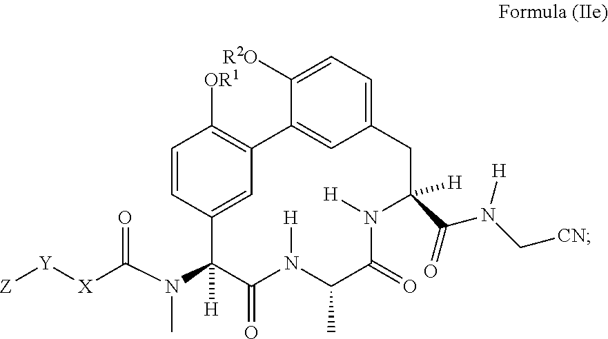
C1=CC2=CC(=C1[OR1])C1=CC(=CC=C1[R2O])CC(C(N(C[CN])[H])=O)([H])N([H])C(=O)C(C)N([H])C(=O)C2(N(C([X][Y][Z])=O)C)[H]
